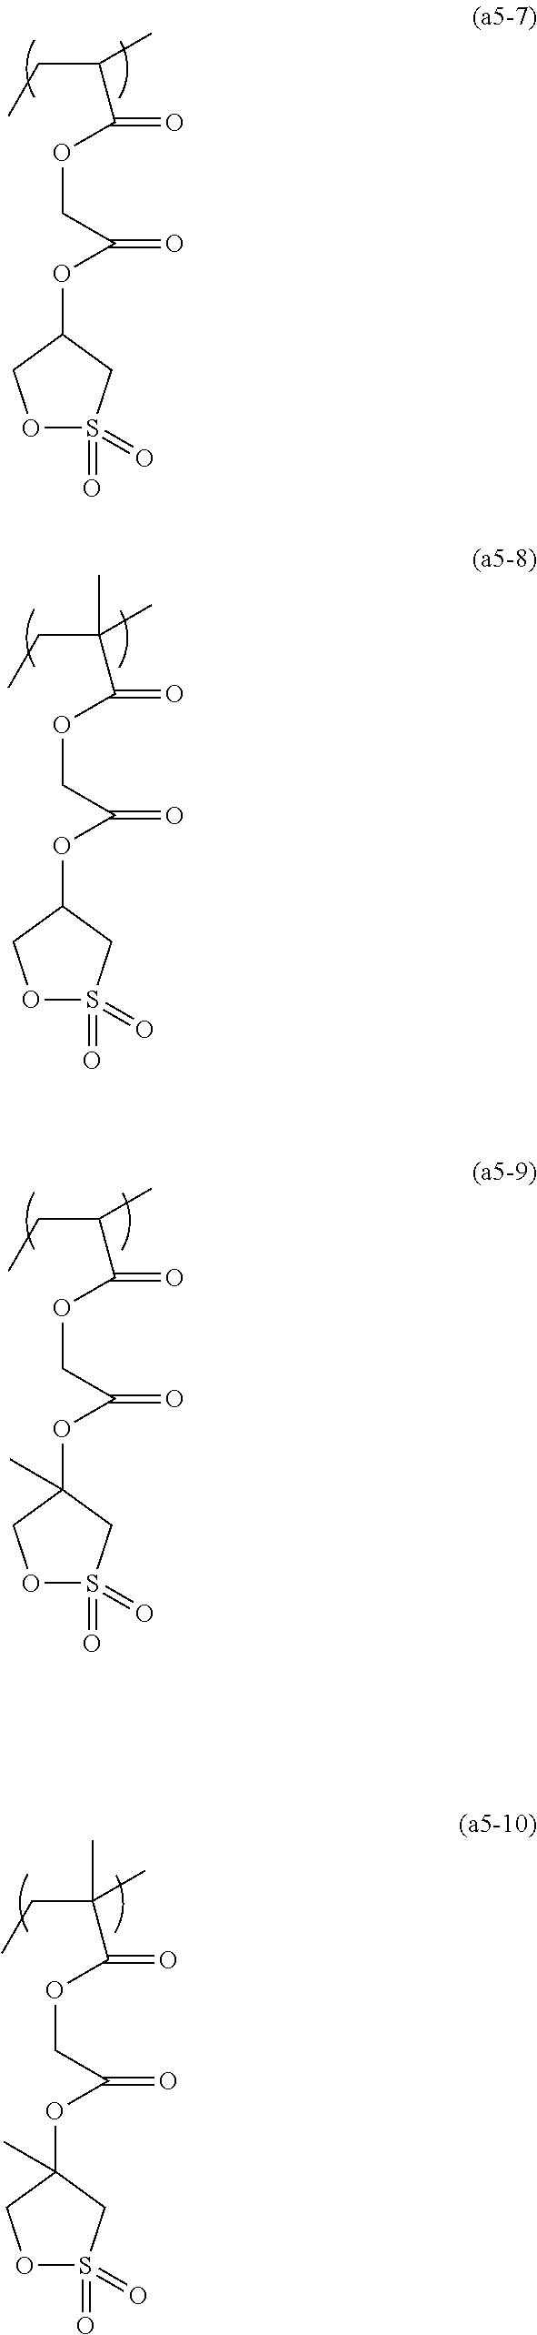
O1S(=O)(=O)CC(OC(COC(=O)C(CC)C)=O)C1.C(=O)(C(CC)(C)C)OCC(OC1CS(=O)(=O)OC1)=O.O1S(=O)(=O)CC(C)(OC(COC(=O)C(CC)(C)C)=O)C1.O1S(=O)(=O)CC(C)(OC(COC(=O)C(CC)C)=O)C1
